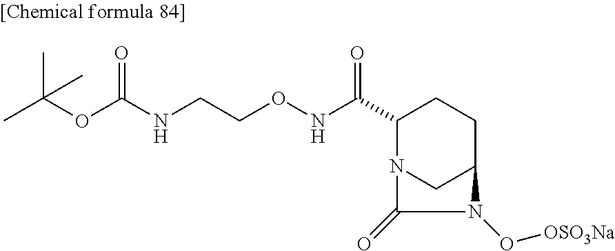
C1(C(NOCCNC(OC(C)(C)C)=O)=O)N2CC(CC1)N(O[OSO3Na])C2=O
